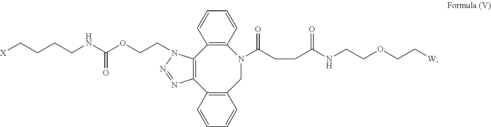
C12=C(C3=C(CN(C(CCC(NCCOCC[W])=O)=O)C4=C1C=CC=C4)C=CC=C3)N=NN2CCOC(NCCCC[X])=O
